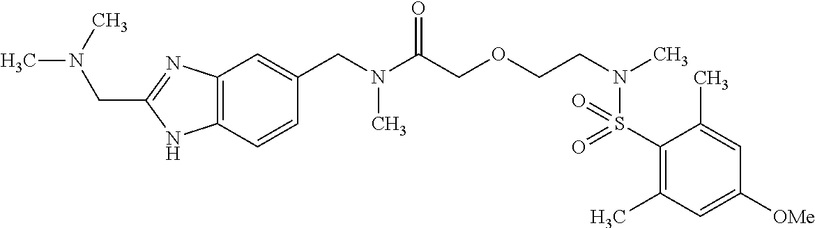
C(N(C(COCCN(C)S(=O)(=O)C1=C(C)C=C([OMe])C=C1C)=O)C)C1=CC2=C(C=C1)NC(CN(C)C)=N2
